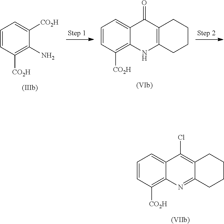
C1=CC([CO2H])=C2C(=C1)C(Cl)=C1C(=N2)CCCC1.C1=CC([CO2H])=C(N)C([CO2H])=C1.C1=CC([CO2H])=C2C(=C1)C(=O)C1=C(N2)CCCC1
